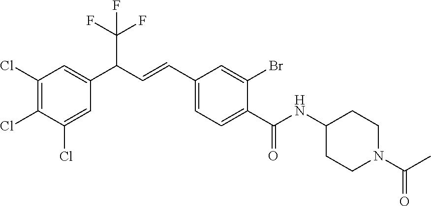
C1(Cl)=C(Cl)C(Cl)=CC(C(C=CC2=CC=C(C(NC3CCN(C(C)=O)CC3)=O)C(Br)=C2)C(F)(F)F)=C1
